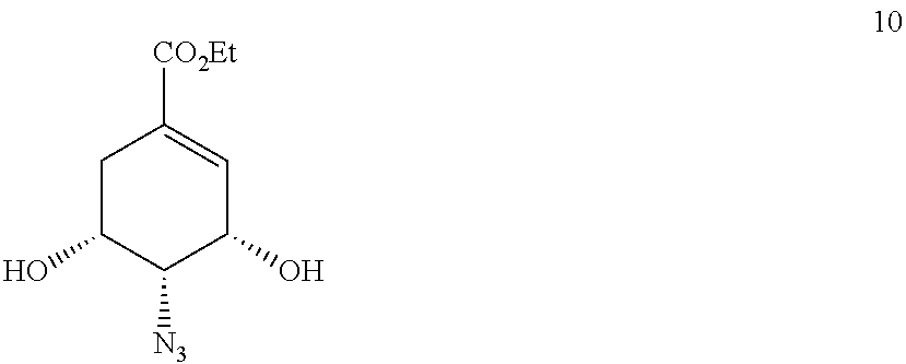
C1C(O)C([N3])C(O)C=C1[CO2Et]
